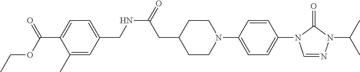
N(C(CC1CCN(C2=CC=C(N3C=NN(C(C)C)C3=O)C=C2)CC1)=O)CC1=CC=C(C(OCC)=O)C(C)=C1
